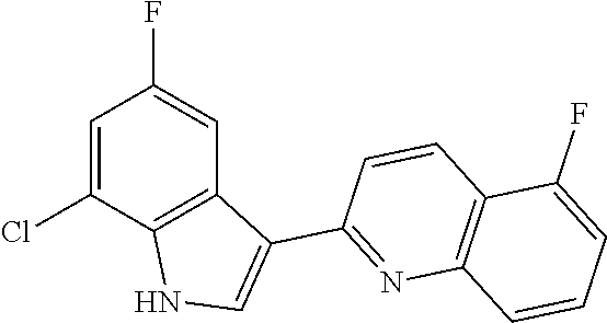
C1=C(Cl)C2=C(C=C1F)C(C1=NC3=C(C=C1)C(F)=CC=C3)=CN2
